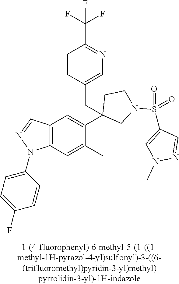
C12=C(C=C(C)C(C3(CC4=CN=C(C(F)(F)F)C=C4)CN(S(C4=CN(C)N=C4)(=O)=O)CC3)=C1)N(C1=CC=C(F)C=C1)N=C2
